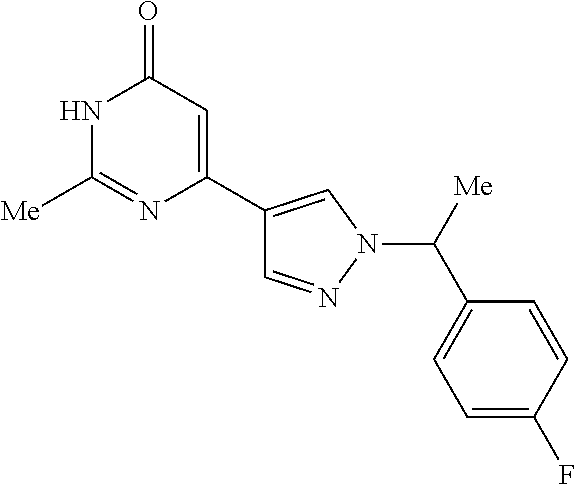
C1=NN(C([Me])C2=CC=C(F)C=C2)C=C1C1=CC(=O)NC([Me])=N1
